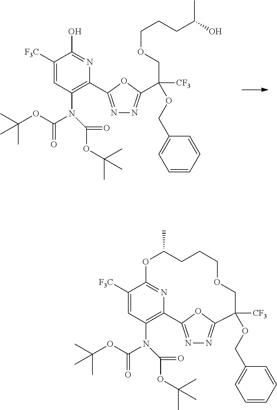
N1=C(C2=C(N(C(=O)OC(C)(C)C)C(=O)OC(C)(C)C)C=C([F3C])C(O)=N2)OC(C([CF3])(COCCCC(O)C)OCC2=CC=CC=C2)=N1.N1=C2OC(=N1)C([CF3])(OCC1=CC=CC=C1)COCCCC(C)OC1=NC2=C(N(C(=O)OC(C)(C)C)C(=O)OC(C)(C)C)C=C1[F3C]
